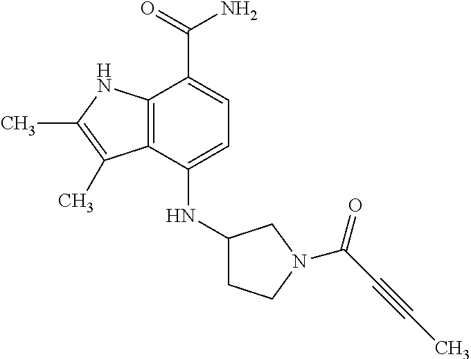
C1(NC2CCN(C(=O)C#CC)C2)=CC=C(C(=O)N)C2=C1C(C)=C(C)N2
